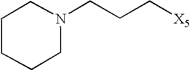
C1CCCN(CCC[X5])C1
